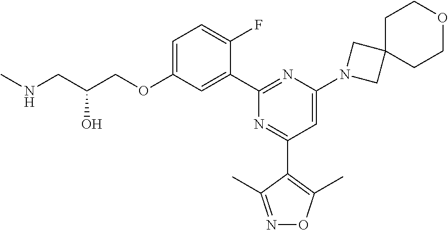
C1=C(OCC(CNC)O)C=C(C2=NC(N3CC4(C3)CCOCC4)=CC(C3=C(C)ON=C3C)=N2)C(F)=C1
